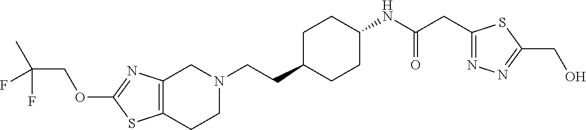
C12=C(CCN(CCC3CCC(NC(CC4=NN=C(CO)S4)=O)CC3)C1)SC(OCC(C)(F)F)=N2
